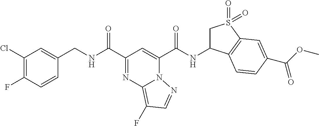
C1(Cl)=C(F)C=CC(CNC(=O)C2=NC3=C(F)C=NN3C(C(=O)NC3CS(=O)(=O)C4=C3C=CC(C(=O)OC)=C4)=C2)=C1
